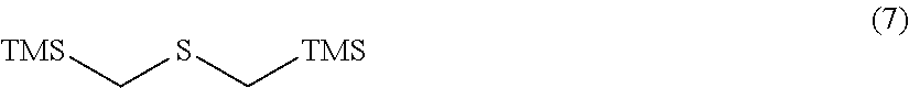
C(SC[TMS])[TMS]
